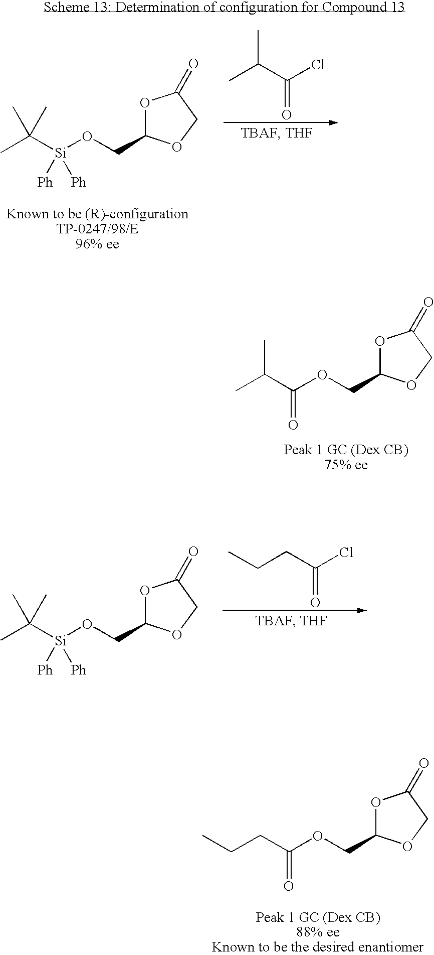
C(O[Si](C(C)(C)C)([Ph])[Ph])C1OC(=O)CO1.CC(C(Cl)=O)C.C(OC(C(C)C)=O)C1OC(=O)CO1.C(O[Si](C(C)(C)C)([Ph])[Ph])C1OC(=O)CO1.C(CC(Cl)=O)C.C(OC(CCC)=O)C1OC(=O)CO1
